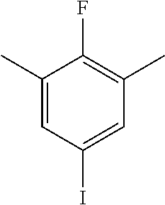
C1(C)=CC(I)=CC(C)=C1F
